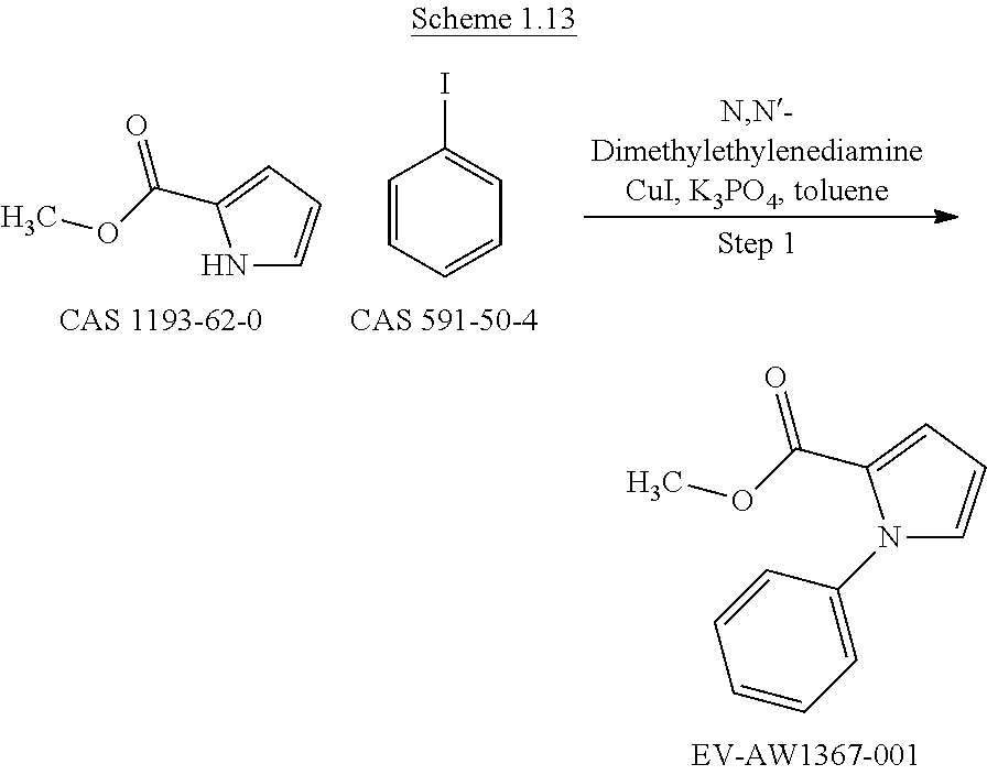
C1=CC=CC=C1I.N1C=CC=C1C(OC)=O.N1(C2=CC=CC=C2)C=CC=C1C(OC)=O
